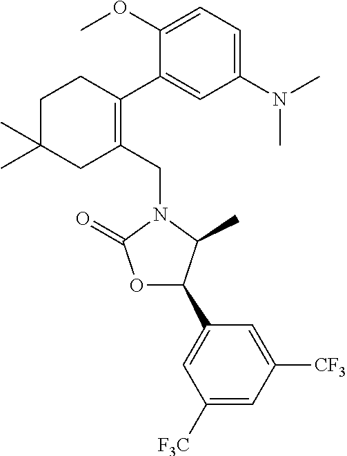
C1(CN2C(=O)OC(C3=CC([F3C])=CC([CF3])=C3)C2C)=C(C2=CC(N(C)C)=CC=C2OC)CCC(C)(C)C1
